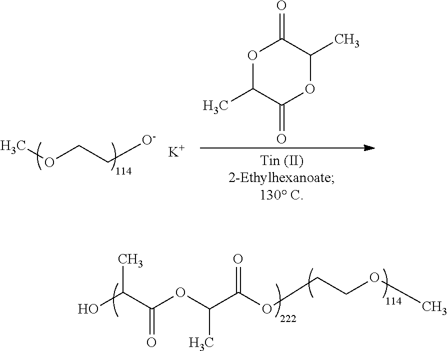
O(CC[O-])C.[K].O1C(C)C(=O)OC(C)C1=O.OC(C(OC(C(OCCOC)=O)C)=O)C
